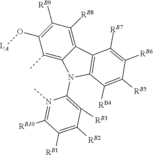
C1([RB9])=C(O[LA])C(C)=C2C(=C1[RB8])C1=C(N2C2=C([RB3])C([RB2])=C([RB1])C([RB10])=N2C)C([RB4])=C([RB5])C([RB6])=C1[RB7]
